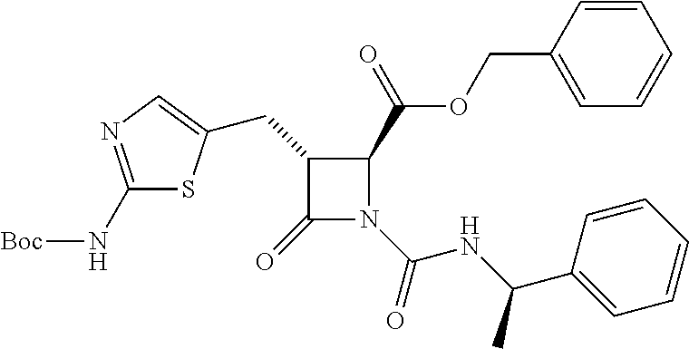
C1(N[Boc])=NC=C(CC2C(=O)N(C(=O)NC(C3=CC=CC=C3)C)C2C(=O)OCC2=CC=CC=C2)S1
